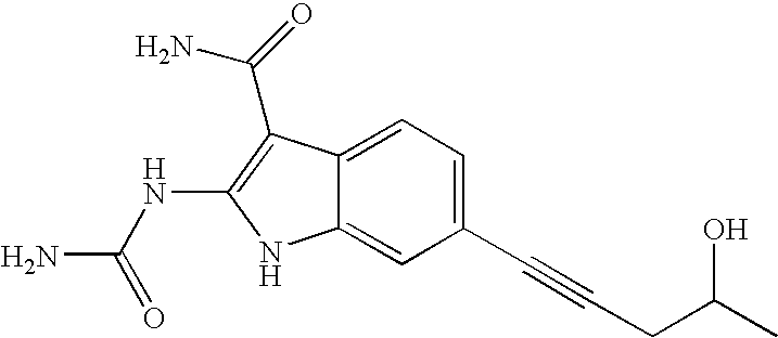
C1(C#CCC(C)O)=CC=C2C(=C1)NC(NC(N)=O)=C2C(=O)N
